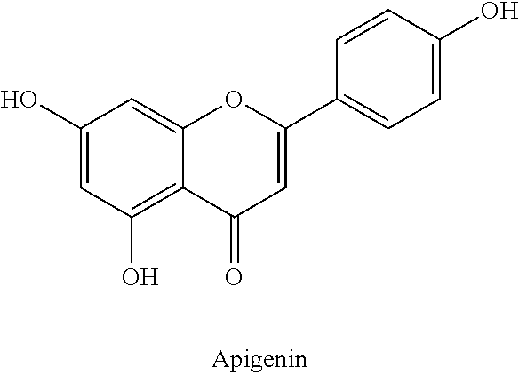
C1(O)=CC(O)=C2C(=C1)OC(C1=CC=C(O)C=C1)=CC2=O
